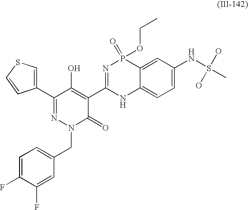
C1(C2=NN(CC3=CC=C(F)C(F)=C3)C(=O)C(C3=NP(=O)(OCC)C4=CC(NS(C)(O)O)=CC=C4N3)=C2O)=CSC=C1
